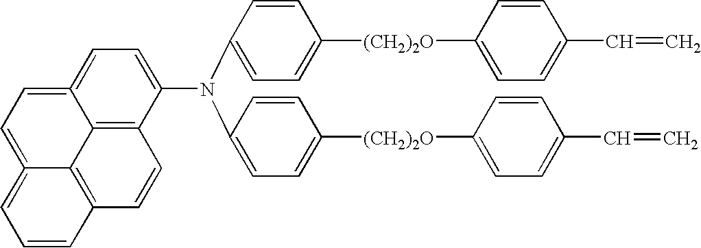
C12=CC=C(N(C3=CC=C([(CH2)2O]C4=CC=C(C=C)C=C4)C=C3)C3=CC=C([(CH2)2O]C4=CC=C(C=C)C=C4)C=C3)C3=C1C1=C(C=C3)C=CC=C1=CC=2
